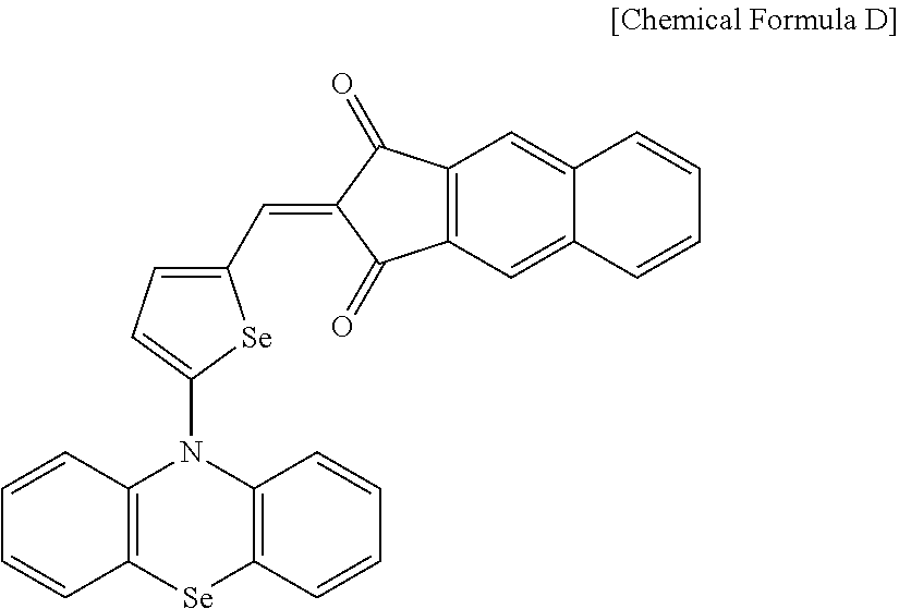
C12=C(C=C3C(=C1)C=CC=C3)C(=O)C(=CC1=CC=C(N3C4=C([Se]C5=C3C=CC=C5)C=CC=C4)[Se]1)C2=O
